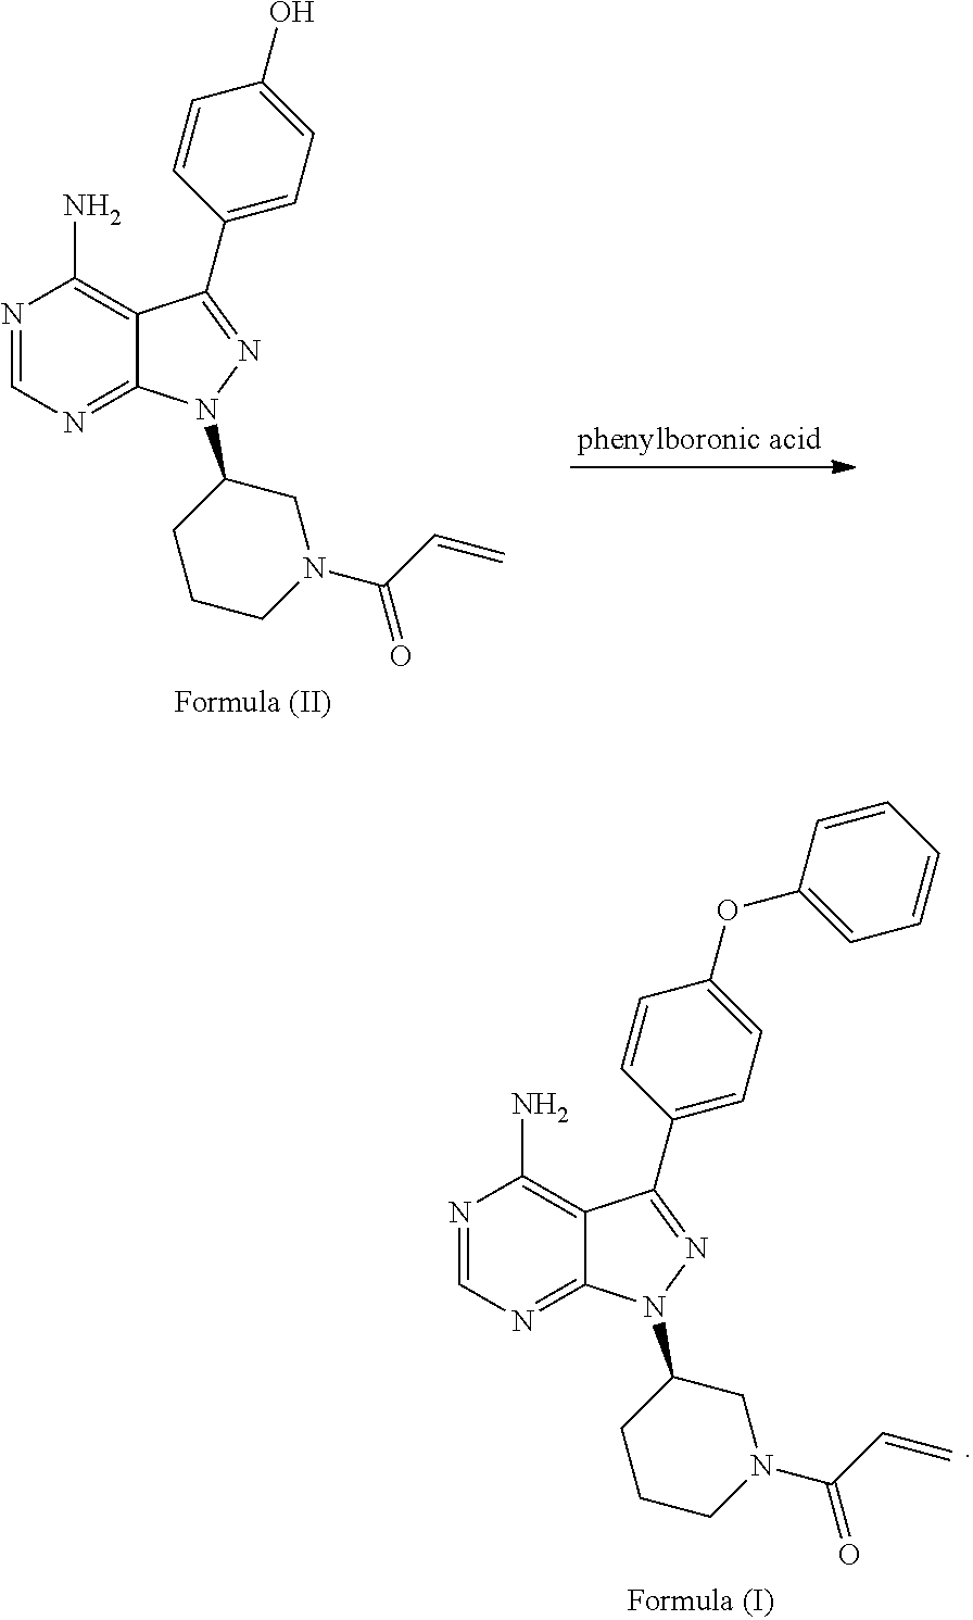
N1=CN=C2C(=C1N)C(C1=CC=C(OC3=CC=CC=C3)C=C1)=NN2C1CCCN(C(C=C)=O)C1.N1=CN=C2C(=C1N)C(C1=CC=C(O)C=C1)=NN2C1CCCN(C(C=C)=O)C1
